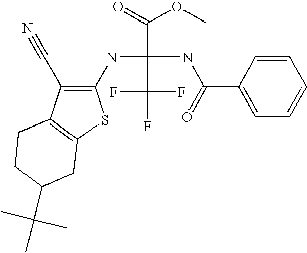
C1C(C(C)(C)C)CC2=C(C1)C(C#N)=C(NC(NC(C1=CC=CC=C1)=O)(C(F)(F)F)C(=O)OC)S2
